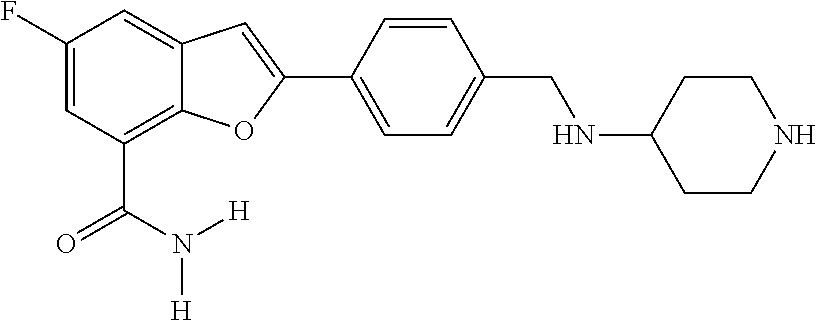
C1(F)=CC(C(=O)N([H])[H])=C2C(=C1)C=C(C1=CC=C(CNC3CCNCC3)C=C1)O2
